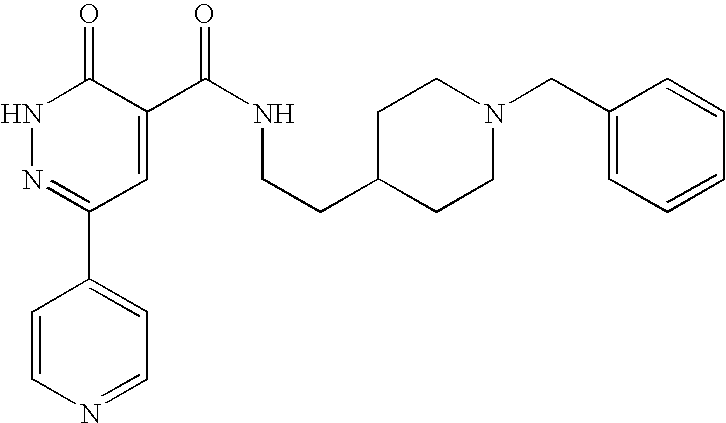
N1N=C(C2=CC=NC=C2)C=C(C(NCCC2CCN(CC3=CC=CC=C3)CC2)=O)C1=O
